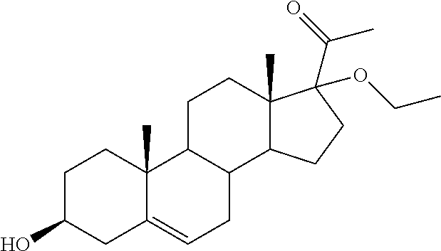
C1C(O)CC2=CCC3C(C2(C)C1)CCC1(C)C3CCC1(C(=O)C)OCC
